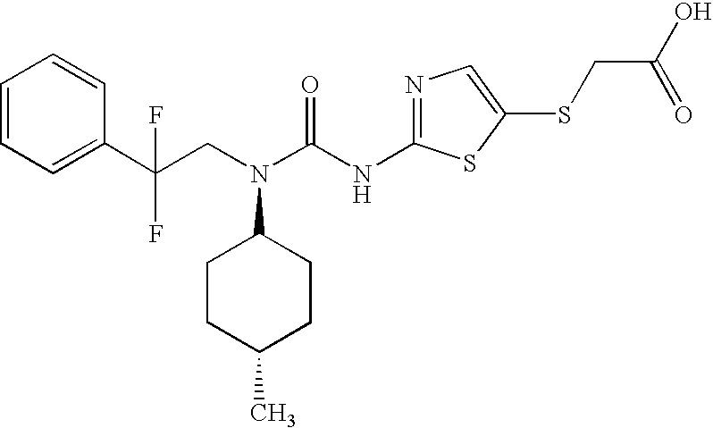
C1(C(CN(C(NC2=NC=C(SCC(O)=O)S2)=O)C2CCC(C)CC2)(F)F)=CC=CC=C1
